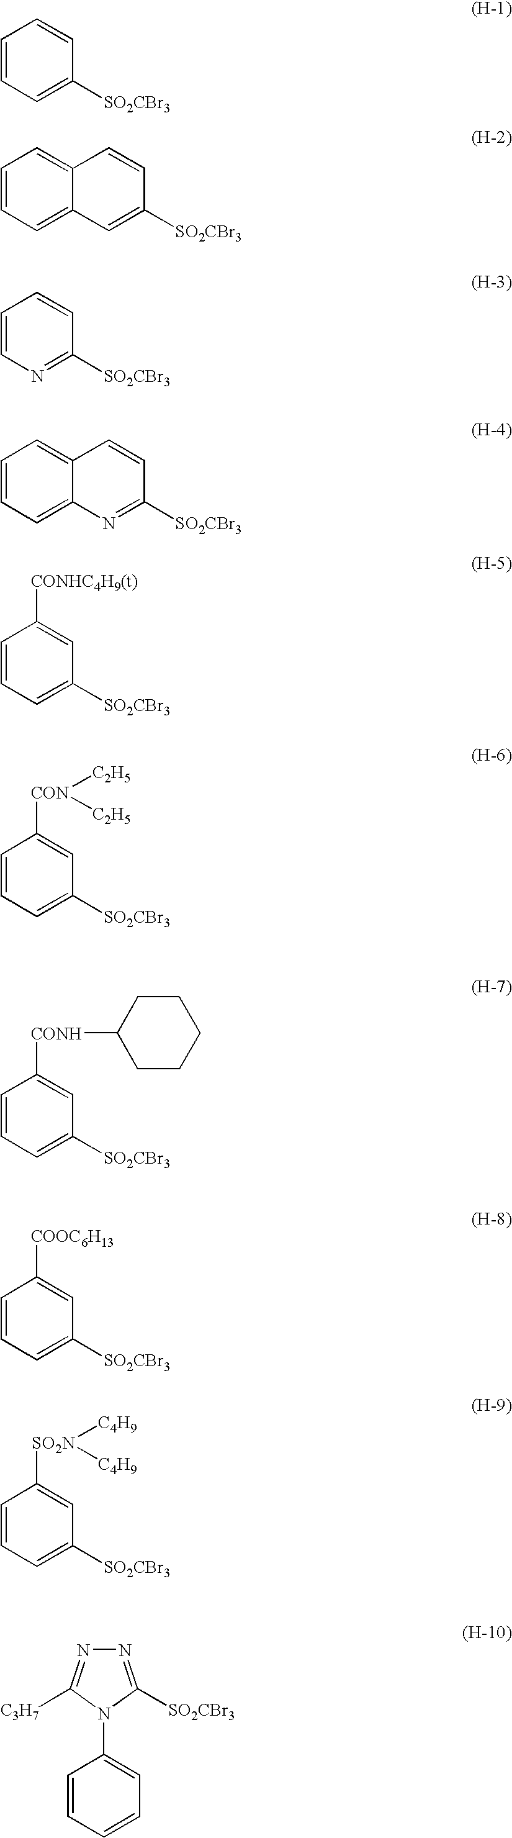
C1=CC=C([SO2CBr3])C=C1.C12=CC=CC=C1C=C([SO2CBr3])C=C2.C1=CN=C([SO2CBr3])C=C1.C12=CC=CC=C1N=C([SO2CBr3])C=C2.C1=CC=C([SO2CBr3])C=C1[CONHC4H9(t)].C1=CC=C([SO2CBr3])C=C1[CON]([C2H5])[C2H5].C1=CC=C([SO2CBr3])C=C1[CONH]C1CCCCC1.C1=CC=C([SO2CBr3])C=C1[COOC6H13].C1=CC=C([SO2CBr3])C=C1[SO2N]([C4H9])[C4H9].N1=C([SO2CBr3])N(C2=CC=CC=C2)C([C3H7])=N1
